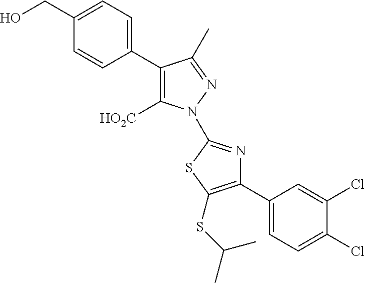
C1(C2=C([HO2C])N(C3=NC(C4=CC=C(Cl)C(Cl)=C4)=C(SC(C)C)S3)N=C2C)=CC=C(CO)C=C1
